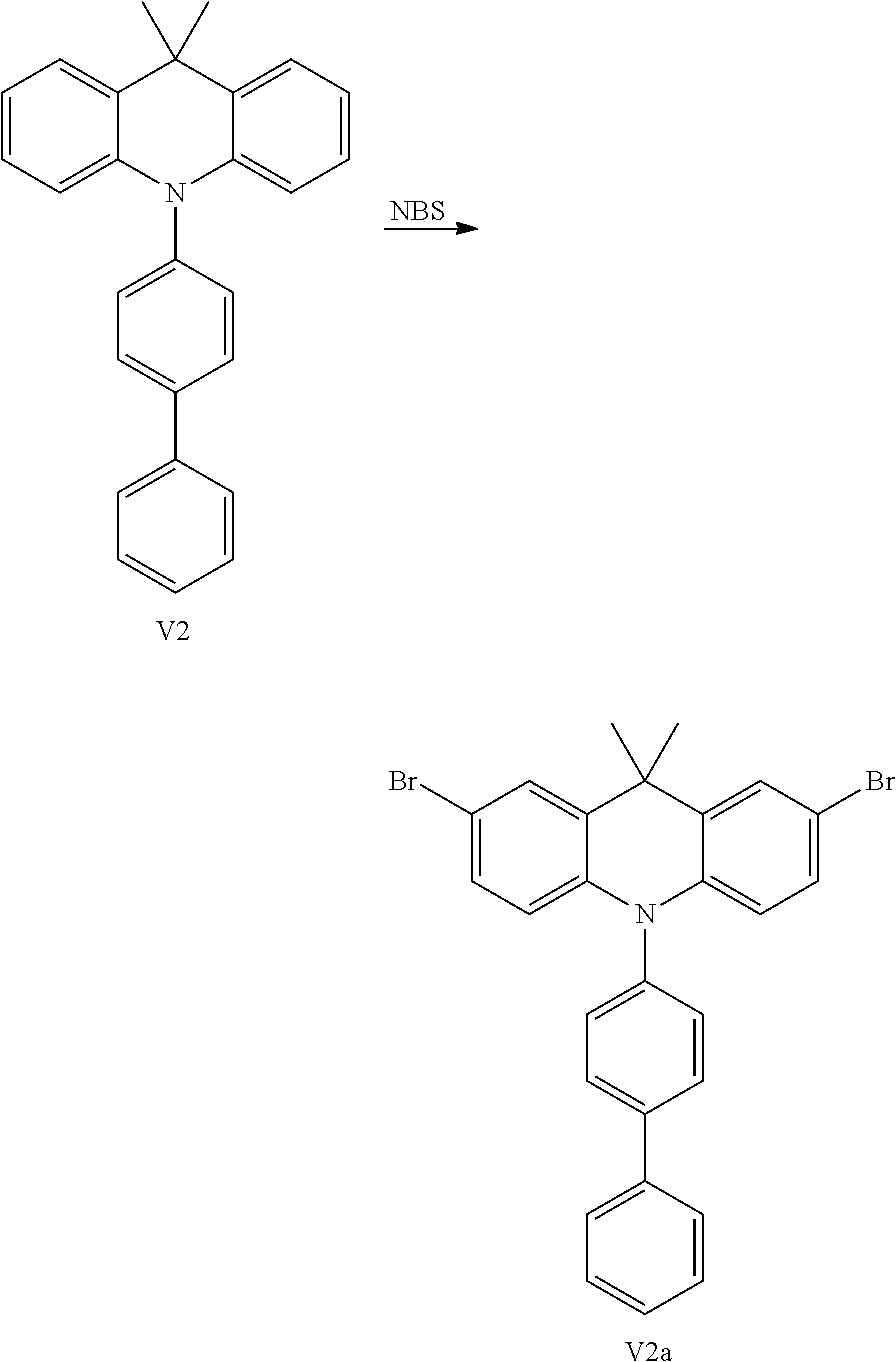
C1(Br)=CC=C2C(=C1)C(C)(C)C1=CC(Br)=CC=C1N2C1=CC=C(C2=CC=CC=C2)C=C1.[V2a].[NBS].C1=CC=C2C(=C1)C(C)(C)C1=CC=CC=C1N2C1=CC=C(C2=CC=CC=C2)C=C1.[V2]
